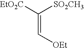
C(=C[OEt])([EtO2C])[SO2CH3]
